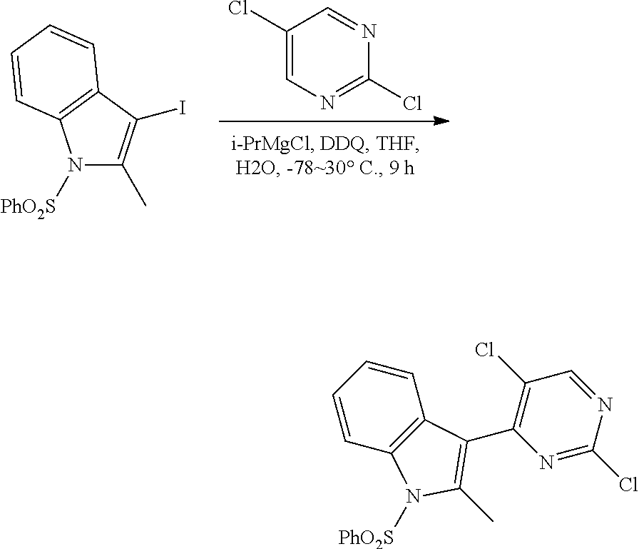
C1(Cl)=CN=C(Cl)N=C1.C1=CC2=C(C=C1)C(I)=C(C)N2[PhO2S].C1(Cl)=C(C2=C(C)N([PhO2S])C3=C2C=CC=C3)N=C(Cl)N=C1
